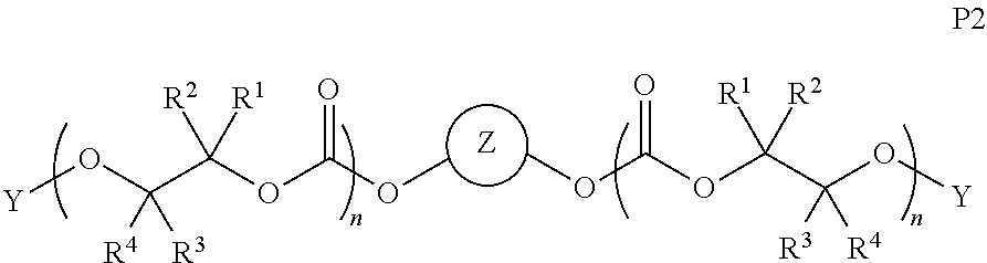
[Z].COC(OC(C(O[Y])([R3])[R4])([R1])[R2])=O.COC(OC(C(O[Y])([R4])[R3])([R2])[R1])=O
